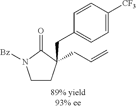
C1CC(CC=C)(CC2=CC=C([CF3])C=C2)C(=O)N1[Bz]
